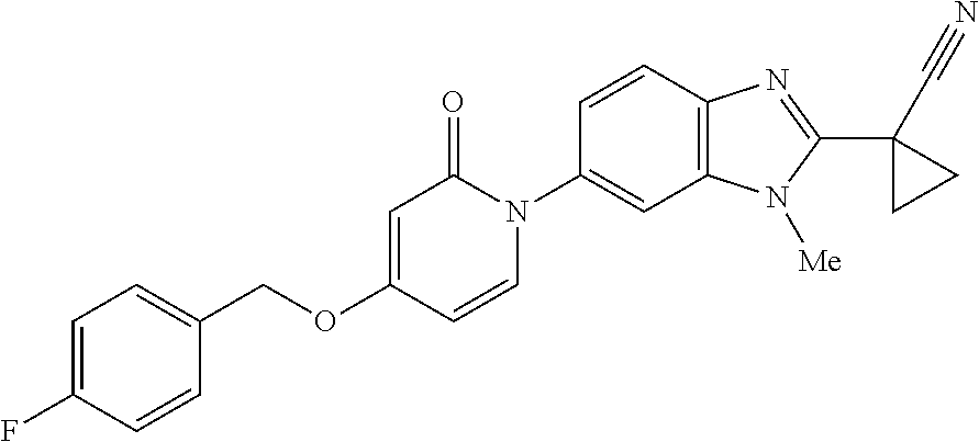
C1(COC2=CC(=O)N(C3=CC4=C(C=C3)N=C(C3(C#N)CC3)N4[Me])C=C2)=CC=C(F)C=C1
